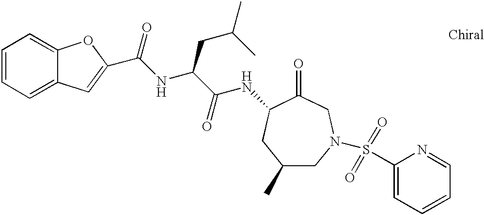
C1=CC=C2C(=C1)OC(C(NC(C(NC1C(=O)CN(S(C3=CC=CC=N3)(=O)=O)CC(C)C1)=O)CC(C)C)=O)=C2
